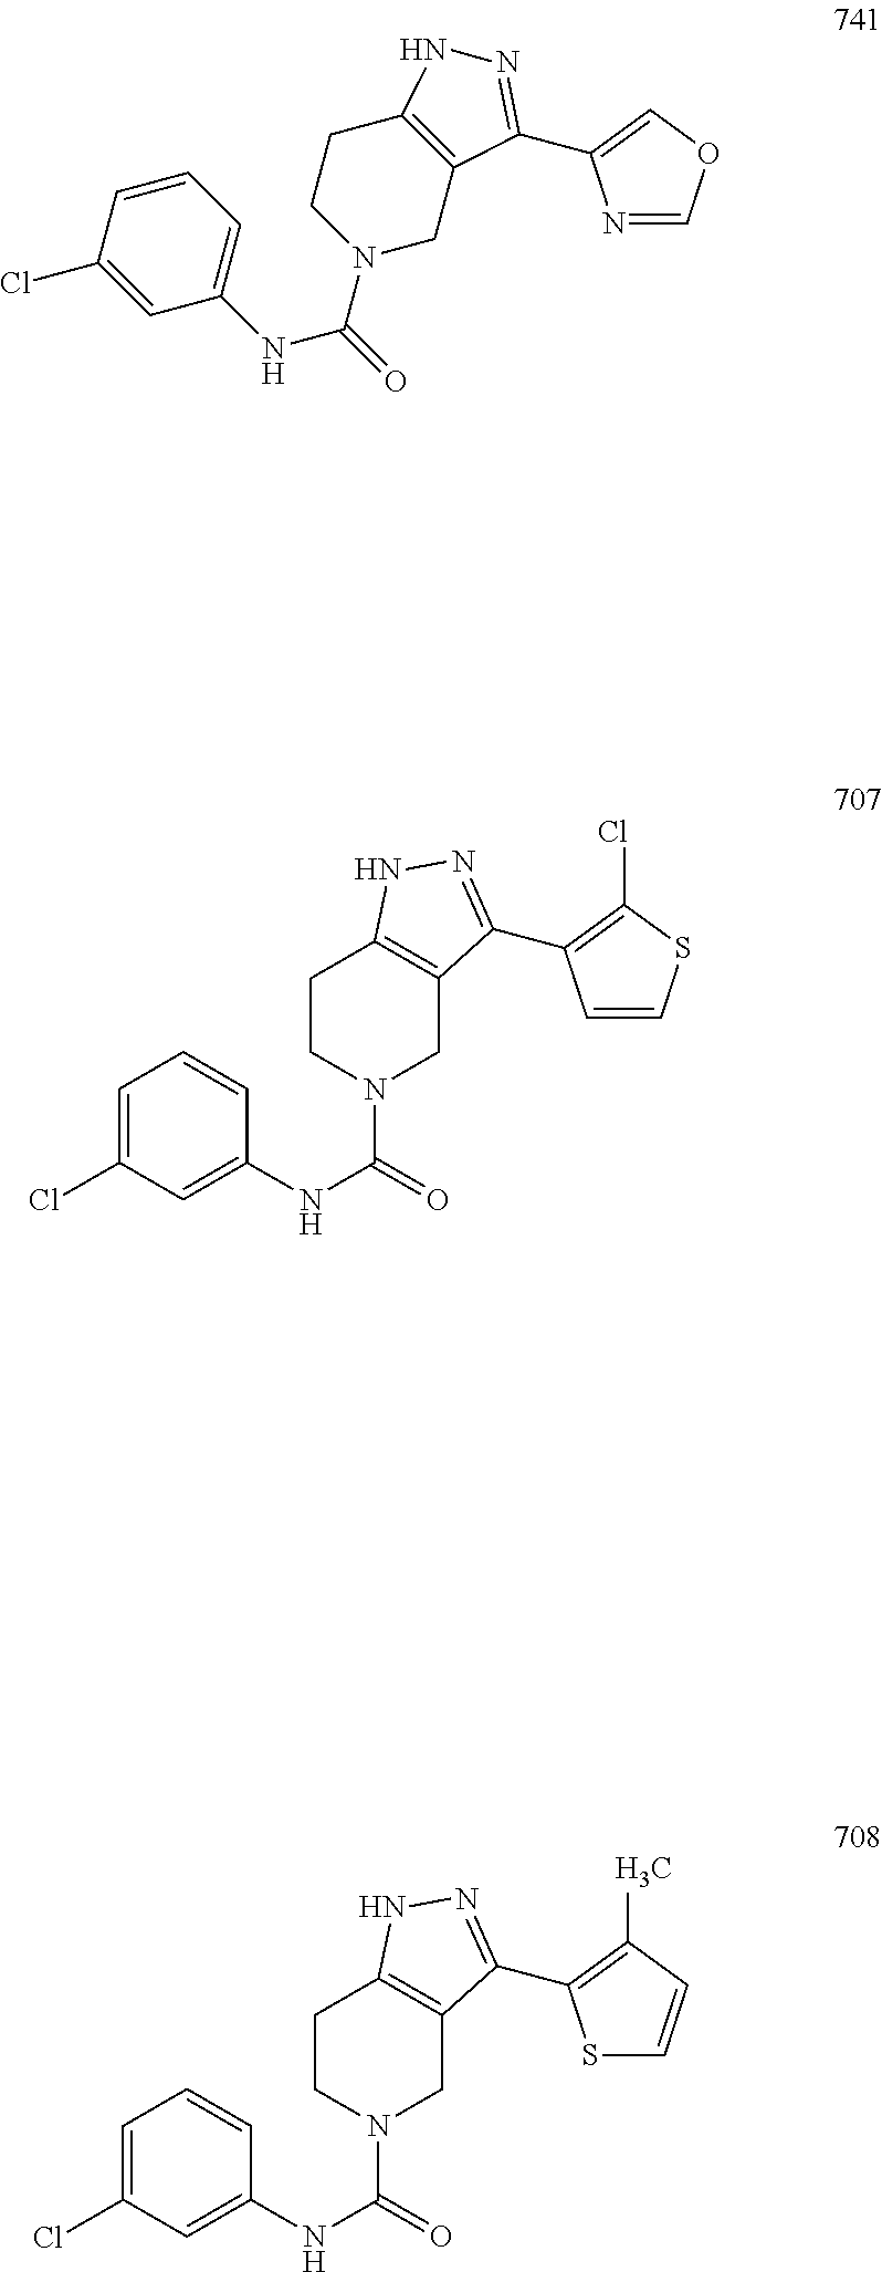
C1=CC=C(NC(=O)N2CC3=C(CC2)NN=C3C2=COC=N2)C=C1Cl.C1=C(Cl)C=C(NC(=O)N2CC3=C(CC2)NN=C3C2=C(Cl)SC=C2)C=C1.C1=C(Cl)C=C(NC(=O)N2CC3=C(CC2)NN=C3C2=C(C)C=CS2)C=C1
